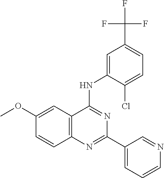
C1(OC)=CC2=C(C=C1)N=C(C1=CC=CN=C1)N=C2NC1=CC(C(F)(F)F)=CC=C1Cl
